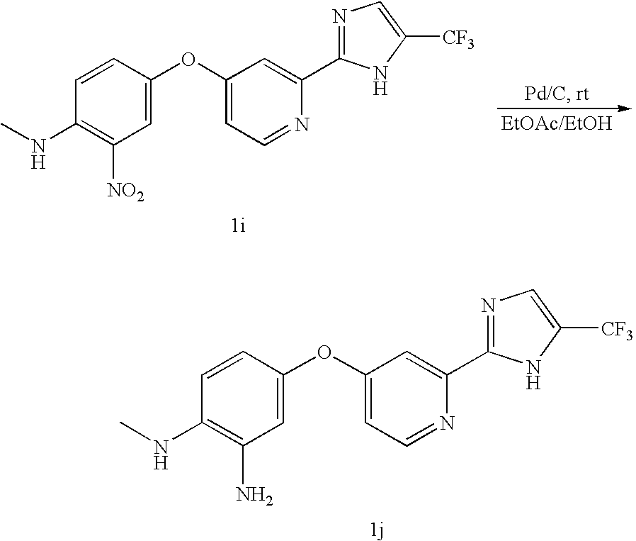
N1=CC=C(OC2=CC([NO2])=C(NC)C=C2)C=C1C1=NC=C([CF3])N1.N1=CC=C(OC2=CC(N)=C(NC)C=C2)C=C1C1=NC=C([CF3])N1
